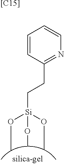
C1=CC(CC[Si](OC)(OC)OC)=NC=C1.[[C15]]
